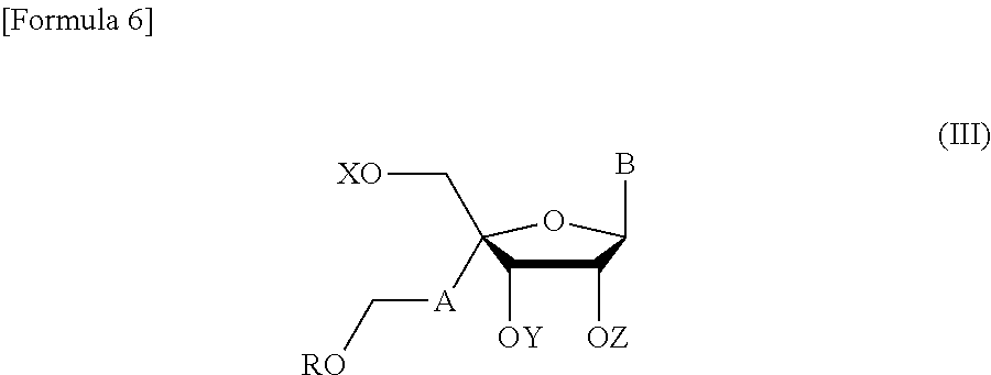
C1([OZ])C([OY])C([A]C[RO])(C[XO])OC1B
